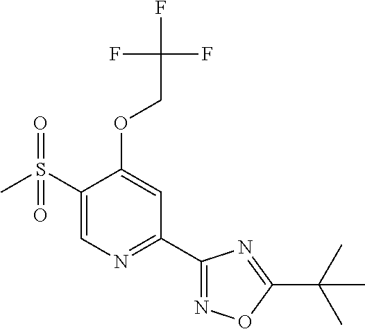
C1(S(C)(=O)=O)=CN=C(C2=NOC(C(C)(C)C)=N2)C=C1OCC(F)(F)F
